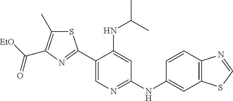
C1(C2=NC(C(=O)[EtO])=C(C)S2)=CN=C(NC2=CC3=C(C=C2)N=CS3)C=C1NC(C)C
